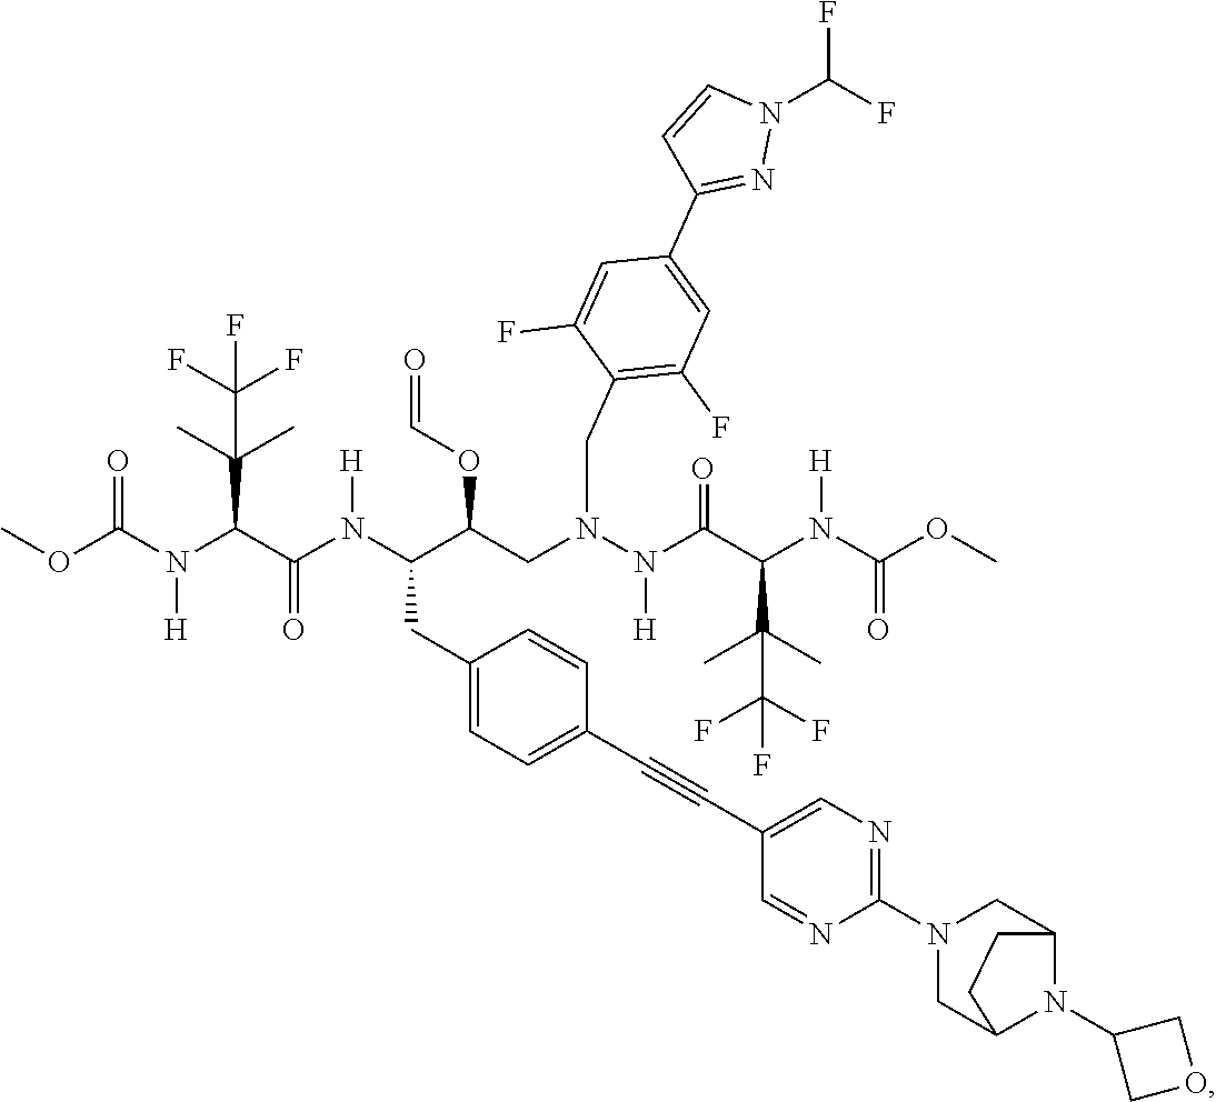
O(C(N(C(C(N(C(C(CN(N(C(C(N(C(OC)=O)[H])C(C)(C)C(F)(F)F)=O)[H])CC1=C(F)C=C(C2=NN(C(F)F)C=C2)C=C1F)OC=O)CC1=CC=C(C#CC2=CN=C(N3CC4N(C5COC5)C(C3)CC4)N=C2)C=C1)[H])=O)C(C)(C)C(F)(F)F)[H])=O)C
